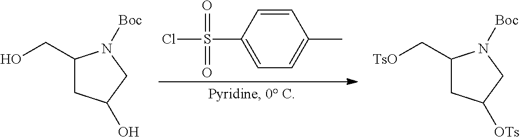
C1=CC(S(=O)(=O)Cl)=CC=C1C.C1(CO)CC(O)CN1[Boc].C1(C[TsO])CC([OTs])CN1[Boc]
